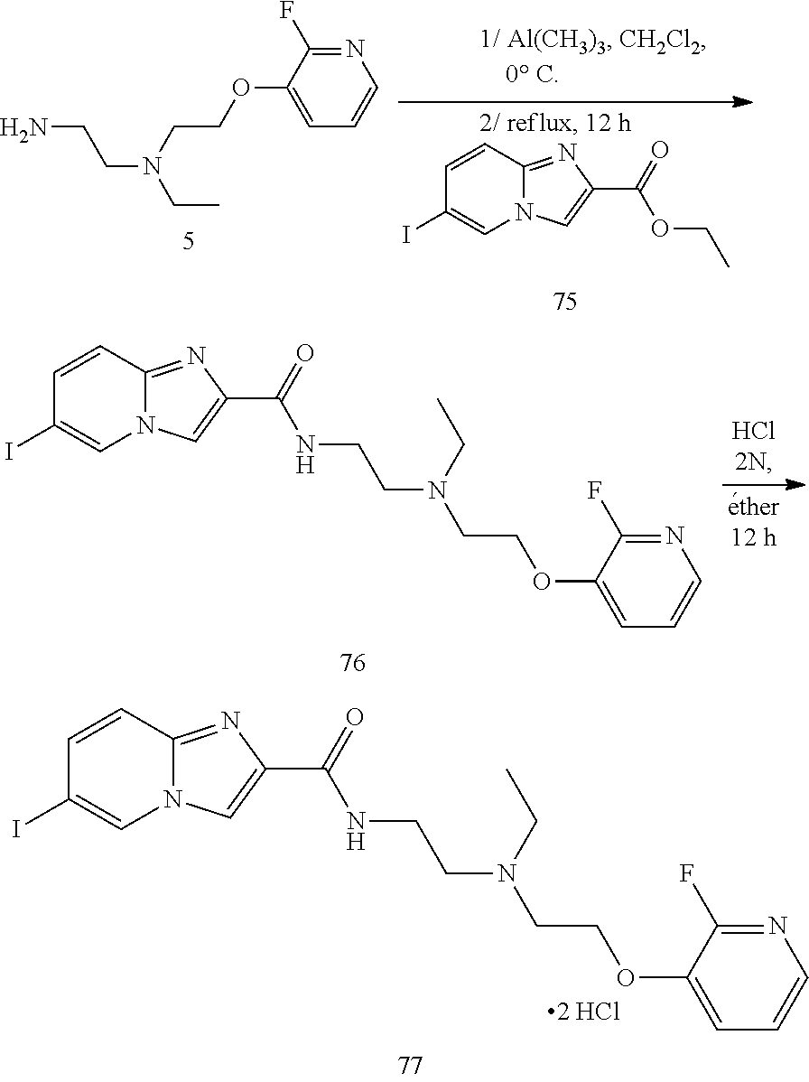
NCCN(CC)CCOC1=CC=CN=C1F.C1=CC2=NC(C(=O)OCC)=CN2C=C1I.C1=CC2=NC(C(=O)NCCN(CCOC3=CC=CN=C3F)CC)=CN2C=C1I.C1=CC2=NC(C(=O)NCCN(CCOC3=CC=CN=C3F)CC)=CN2C=C1I
